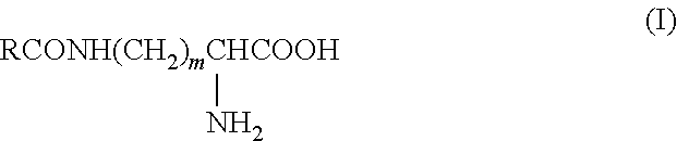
[RCONH(CH2)mCHCOOH]N
